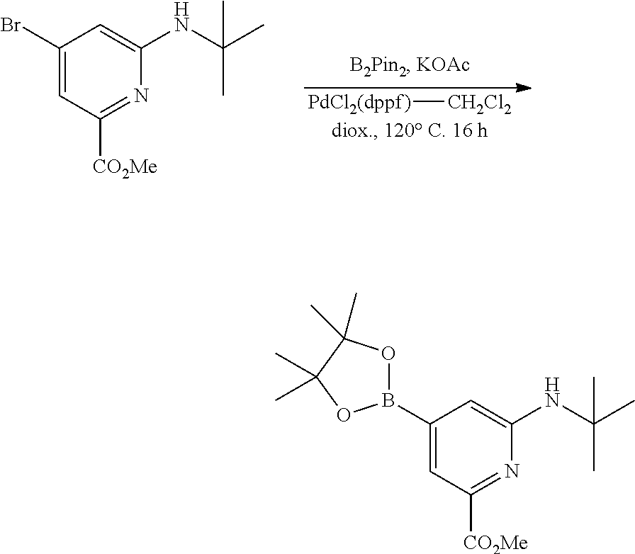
[PdCl2(dppf)][CH2Cl2].C1(Br)=CC([CO2Me])=NC(NC(C)(C)C)=C1.C1(B2OC(C)(C)C(C)(C)O2)=CC([CO2Me])=NC(NC(C)(C)C)=C1
